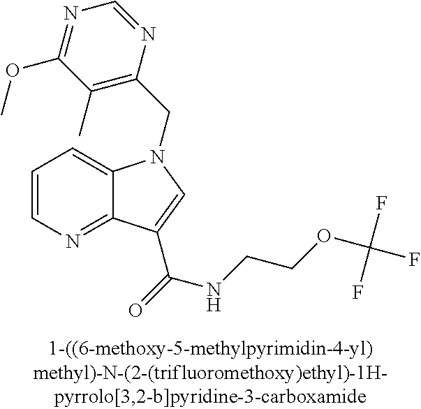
C1=CN=C2C(=C1)N(CC1=C(C)C(OC)=NC=N1)C=C2C(NCCOC(F)(F)F)=O
